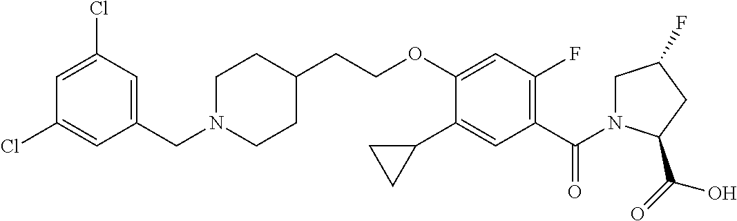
C1=C(Cl)C=C(CN2CCC(CCOC3=CC(F)=C(C(=O)N4CC(F)CC4C(=O)O)C=C3C3CC3)CC2)C=C1Cl
